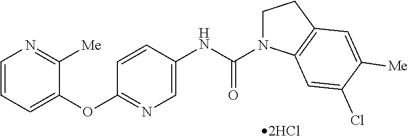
C1=CC=C(OC2=NC=C(NC(=O)N3CCC4=C3C=C(Cl)C([Me])=C4)C=C2)C([Me])=N1
